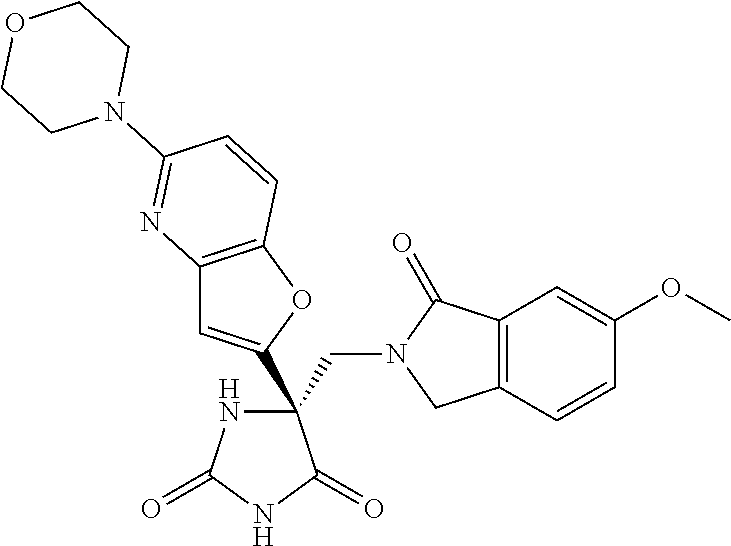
C(C1(C2=CC3=C(O2)C=CC(N2CCOCC2)=N3)NC(=O)NC1=O)N1CC2=C(C1=O)C=C(OC)C=C2
